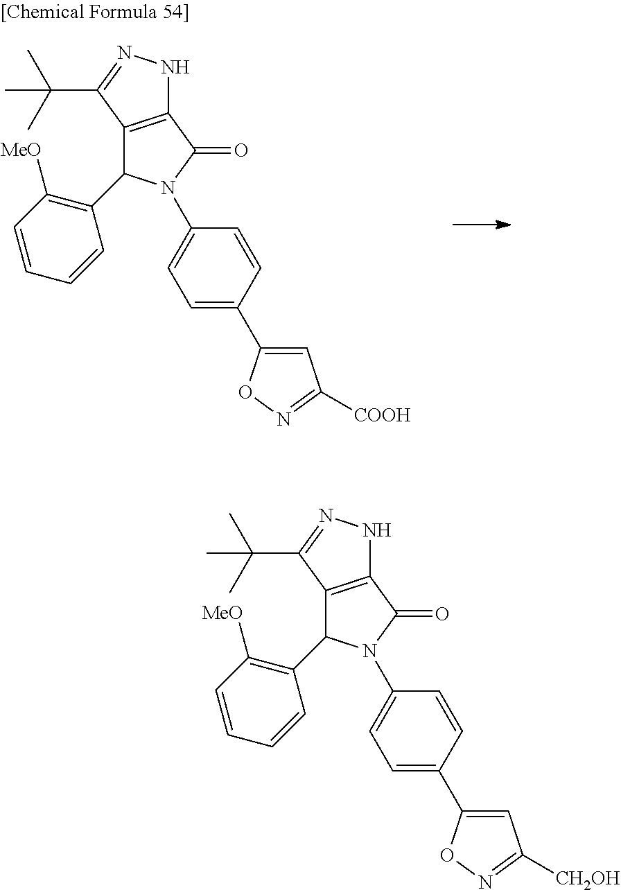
C12=C(C(C(C)(C)C)=NN1)C(C1=C([MeO])C=CC=C1)N(C1=CC=C(C3=CC([COOH])=NO3)C=C1)C2=O.C12=C(C(C(C)(C)C)=NN1)C(C1=C([MeO])C=CC=C1)N(C1=CC=C(C3=CC([CH2OH])=NO3)C=C1)C2=O
